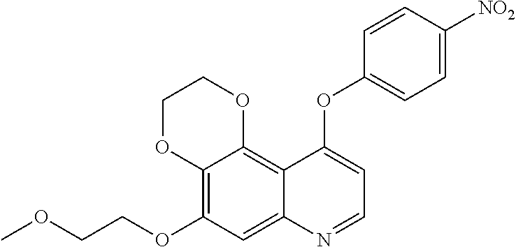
C12=C(OCCOC)C=C3C(=C1OCCO2)C(OC1=CC=C([NO2])C=C1)=CC=N3
